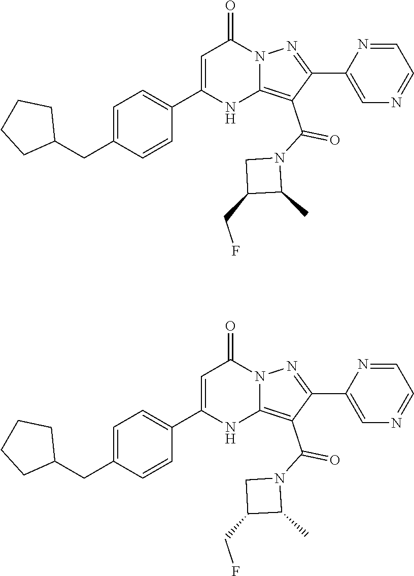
C1(C(N2CC(CF)C2C)=O)=C2NC(C3=CC=C(CC4CCCC4)C=C3)=CC(=O)N2N=C1C1=CN=CC=N1.C1(C(N2CC(CF)C2C)=O)=C2NC(C3=CC=C(CC4CCCC4)C=C3)=CC(=O)N2N=C1C1=CN=CC=N1
